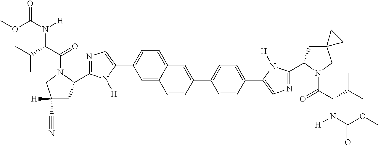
C1=C2C(=CC=C1C1=CN=C(C3CC([H])(C#N)CN3C(=O)C(C(C)C)N([H])C(=O)OC)N1[H])C=C(C1=CC=C(C3=CN=C(C4CC5(CN4C(=O)C(C(C)C)N([H])C(=O)OC)CC5)N3[H])C=C1)C=C2
